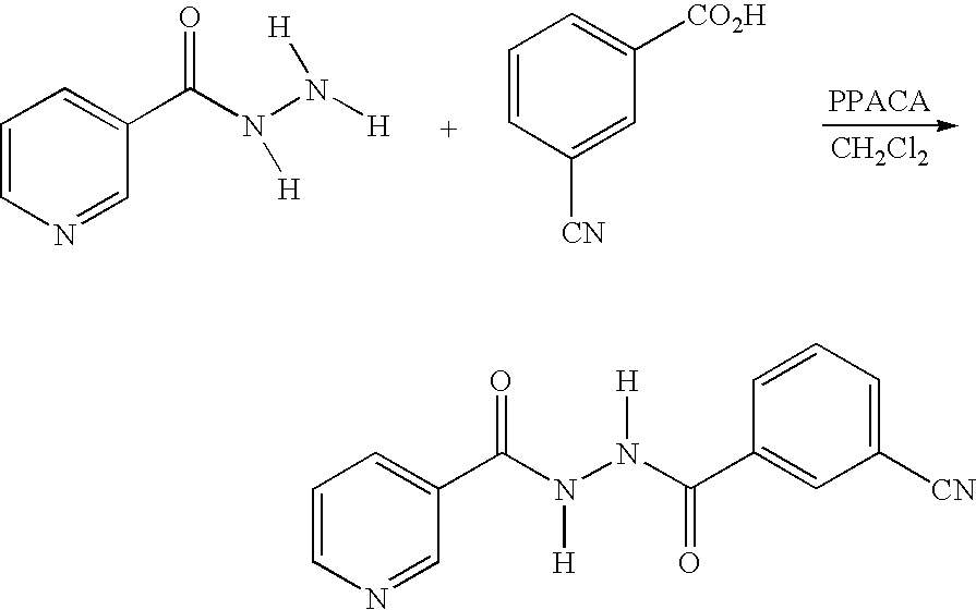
[CH2Cl2].C1=CN=CC(C(N(N([H])[H])[H])=O)=C1.C1=CC([CN])=CC([CO2H])=C1.C1=CN=CC(C(N(N([H])C(C2=CC([CN])=CC=C2)=O)[H])=O)=C1
